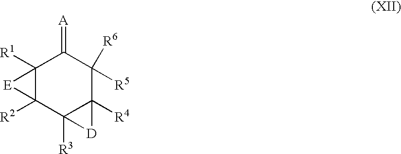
C12([R1])C([R2])(C3([R3])C([R4])(C([R6])([R5])C1=[A])[D]3)[E]2
